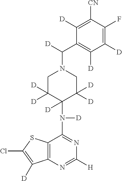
C12=C(N=C([H])N=C1N([D])C1([D])C([D])([D])CN(C([D])C3=C([D])C([D])=C(F)C([CN])=C3[D])CC1([D])[D])C([D])=C(Cl)S2
